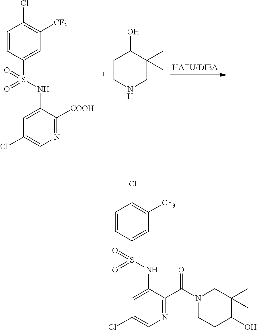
C1=C(NS(=O)(=O)C2=CC([CF3])=C(Cl)C=C2)C([COOH])=NC=C1Cl.C1CC(O)C(C)(C)CN1.C1=C(NS(=O)(=O)C2=CC([CF3])=C(Cl)C=C2)C(C(N2CCC(O)C(C)(C)C2)=O)=NC=C1Cl
